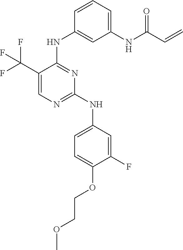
C1=C(C(F)(F)F)C(NC2=CC(NC(C=C)=O)=CC=C2)=NC(NC2=CC=C(OCCOC)C(F)=C2)=N1
